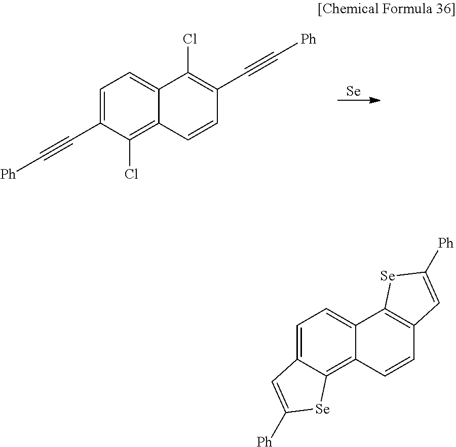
C1=C(C#C[Ph])C(Cl)=C2C(=C1)C(Cl)=C(C#C[Ph])C=C2.[Se].C1=C2C(=C3C(=C1)C1=C(C=C3)C=C([Ph])[Se]1)[Se]C([Ph])=C2
